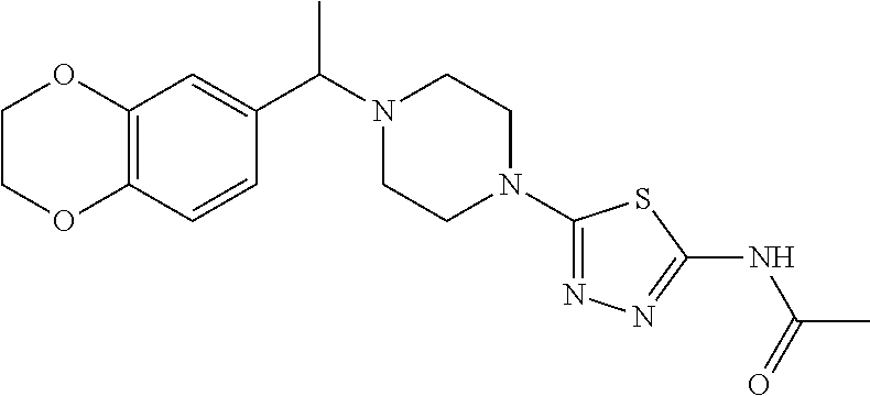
C12=C(C=CC(C(N3CCN(C4=NN=C(NC(=O)C)S4)CC3)C)=C1)OCCO2
